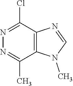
N1=C(C)C2=C(C(Cl)=N1)N=CN2C
